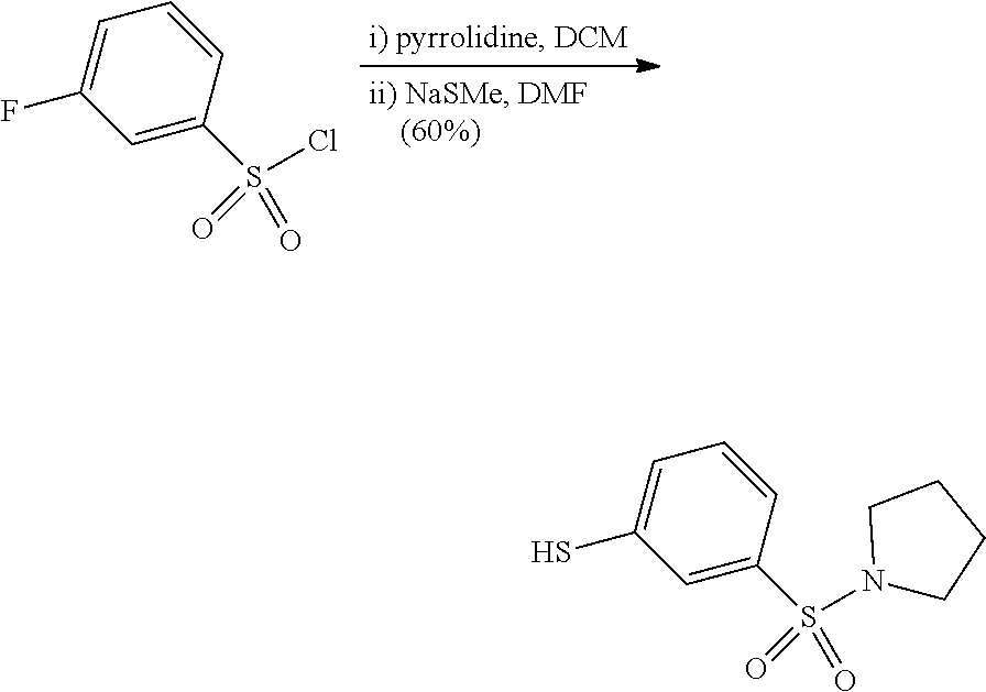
C1=CC(S(Cl)(=O)=O)=CC(F)=C1.C1=CC(S(N2CCCC2)(=O)=O)=CC(S)=C1
